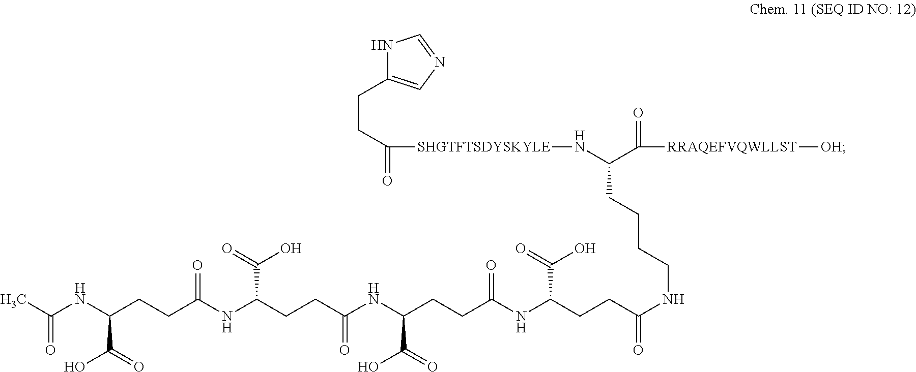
N1C(CCC([SHGTFTSDYSKYLE]NC(C(=O)[RRAQEFVQWLLST][OH])CCCCNC(CCC(NC(CCC(NC(CCC(NC(CCC(NC(C)=O)C(=O)O)=O)C(=O)O)=O)C(=O)O)=O)C(=O)O)=O)=O)=CN=C1
